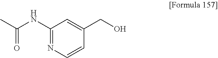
C1(NC(C)=O)=NC=CC(CO)=C1
